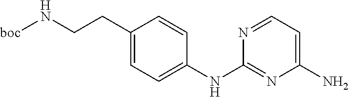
C1(CCN[boc])=CC=C(NC2=NC(N)=CC=N2)C=C1
